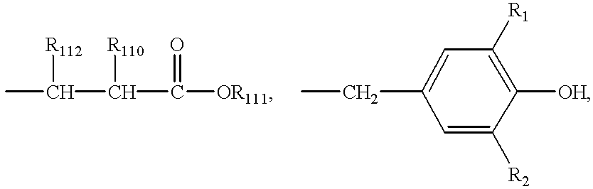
CC(C(C([OR111])=O)[R110])[R112].CCC1=CC([R1])=C([OH])C([R2])=C1
